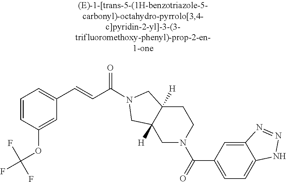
C1=CC(OC(F)(F)F)=CC(C=CC(=O)N2CC3([H])CCN(C(=O)C4=CC=C5C(=C4)N=NN5)CC3([H])C2)=C1
